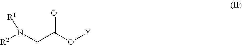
N([R1])([R2])CC(O[Y])=O
